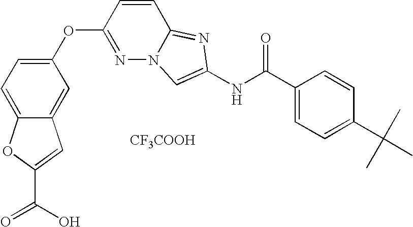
C1(OC2=NN3C(=NC(NC(C4=CC=C(C(C)(C)C)C=C4)=O)=C3)C=C2)=CC=C2C(=C1)C=C(C(=O)O)O2.[CF3COOH]
